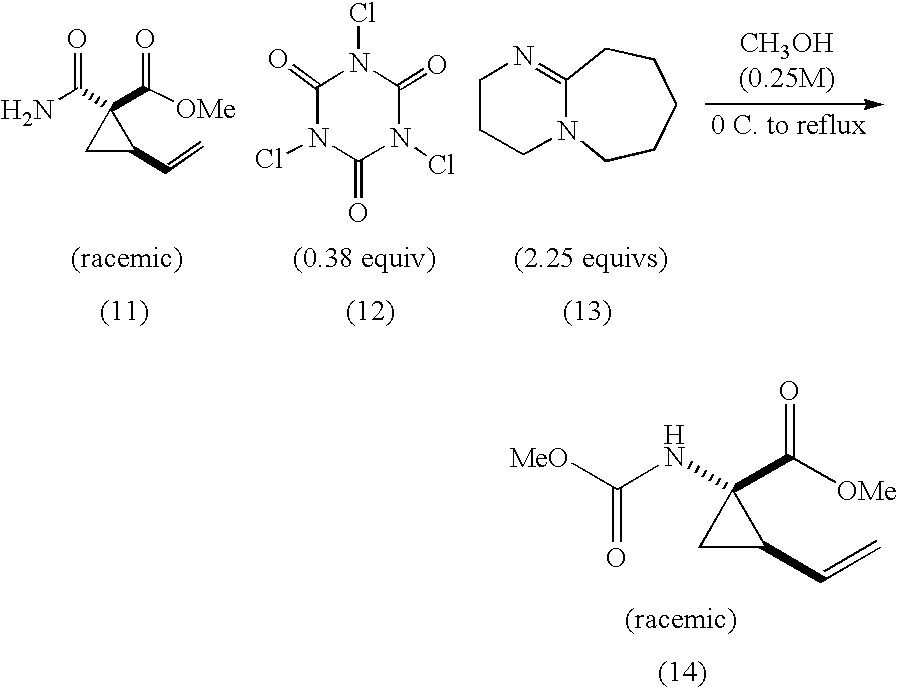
[MeO]C(NC1(C([OMe])=O)CC1C=C)=O.NC(C1(C([OMe])=O)CC1C=C)=O.C1(=O)N(Cl)C(=O)N(Cl)C(=O)N1Cl.[CH3OH(0.25M)].C1CCN2C(=N1)CCCCC2
